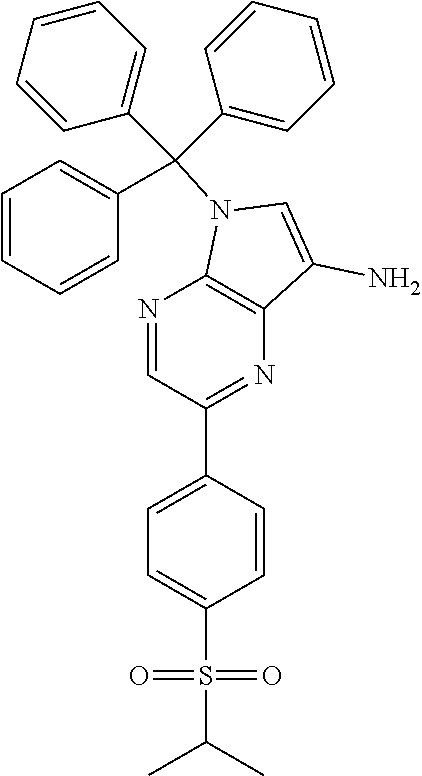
N1=CC(C2=CC=C(S(C(C)C)(=O)=O)C=C2)=NC2=C1N(C(C1=CC=CC=C1)(C1=CC=CC=C1)C1=CC=CC=C1)C=C2N
